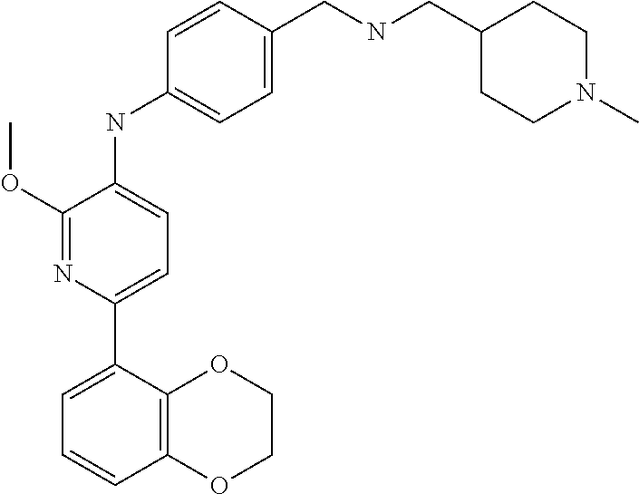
C1(C2=CC=C(NC3=CC=C(CNCC4CCN(C)CC4)C=C3)C(OC)=N2)=CC=CC2=C1OCCO2
